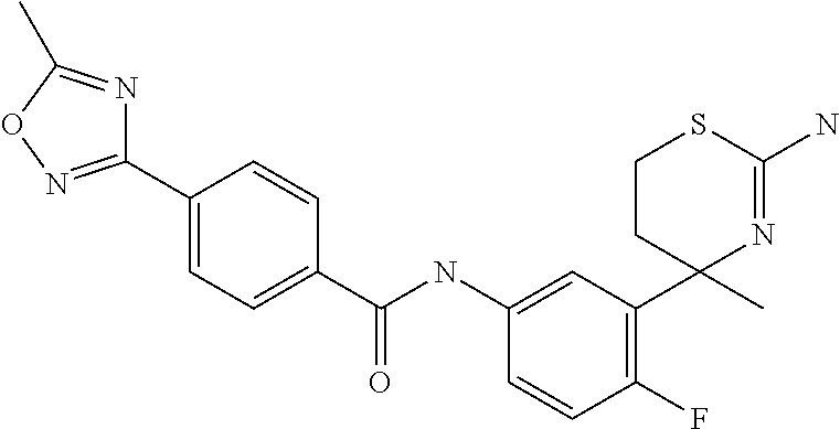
C(NC1=CC(C2(C)N=C(N)SCC2)=C(F)C=C1)(=O)C1=CC=C(C2=NOC(C)=N2)C=C1
